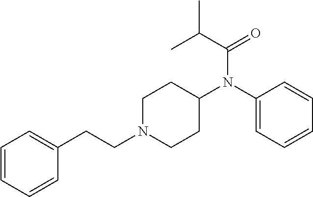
C1N(CCC2=CC=CC=C2)CCC(N(C2=CC=CC=C2)C(C(C)C)=O)C1
